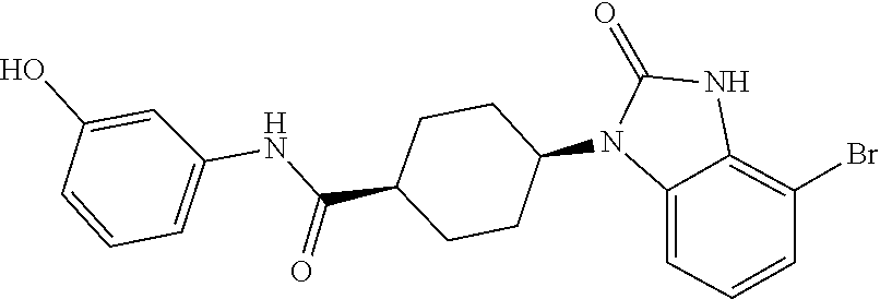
C1(=O)NC2=C(Br)C=CC=C2N1C1CCC(C(NC2=CC=CC(O)=C2)=O)CC1
